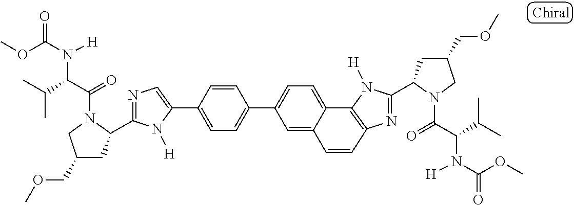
C1(C2=CC=C(C3=CC=C4C5=C(N=C(C6CC(COC)CN6C(=O)C(C(C)C)N([H])C(OC)=O)N5[H])C=CC4=C3)C=C2)=CN=C(C2CC(COC)CN2C(=O)C(C(C)C)N([H])C(OC)=O)N1[H]
